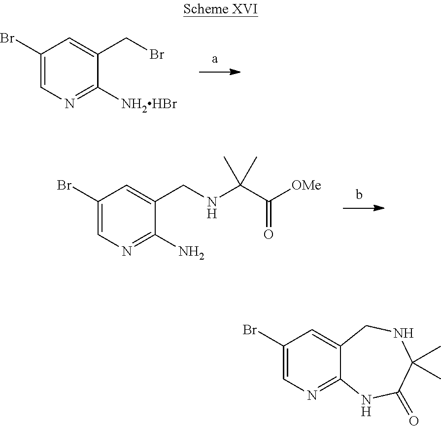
C1(Br)=CN=C([NH2HBr])C(CBr)=C1.C1(Br)=CN=C(N)C(CNC(C([OMe])=O)(C)C)=C1.C1(Br)=CN=C2C(=C1)CNC(C)(C)C(=O)N2
